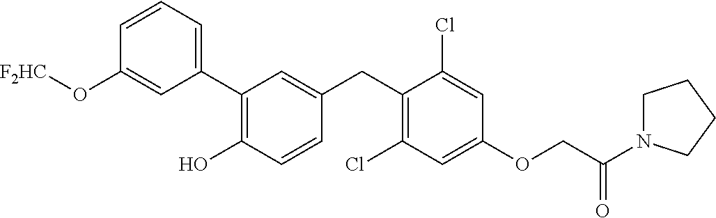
C1(C2=C(O)C=CC(CC3=C(Cl)C=C(OCC(=O)N4CCCC4)C=C3Cl)=C2)=CC=CC(O[F2HC])=C1
